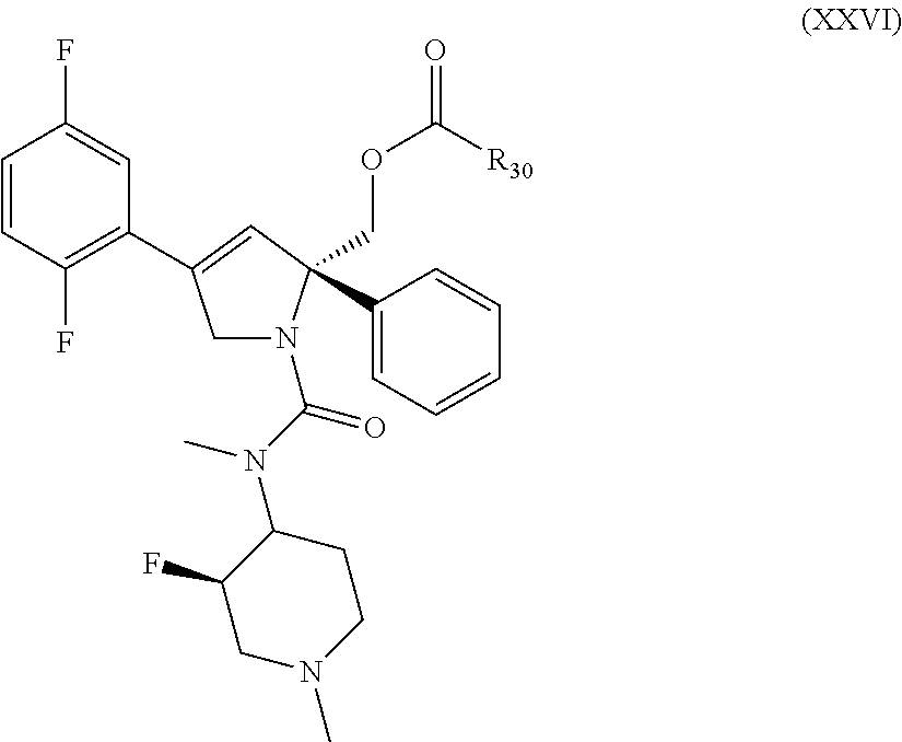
C1=CC(F)=C(C2=CC(COC(=O)[R30])(C3=CC=CC=C3)N(C(N(C3C(F)CN(C)CC3)C)=O)C2)C=C1F
